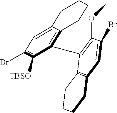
C12=C(C=C(Br)C(OC)=C1C1=C3C(=CC(Br)=C1[TBSO])CCCC3)CCCC2
